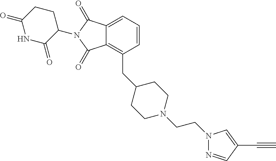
N1=CC(C#C)=CN1CCN1CCC(CC2=C3C(=CC=C2)C(=O)N(C2CCC(=O)NC2=O)C3=O)CC1
